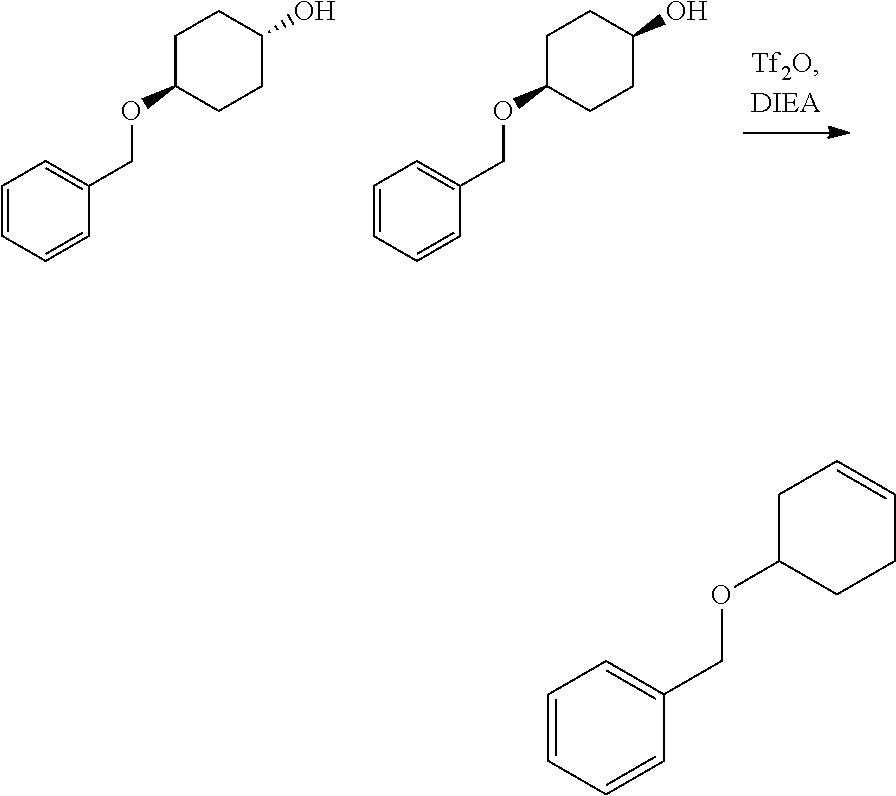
C1=CC=CC=C1COC1CC=CCC1.C1=CC=CC=C1COC1CCC(O)CC1.C1=CC=CC=C1COC1CCC(O)CC1
